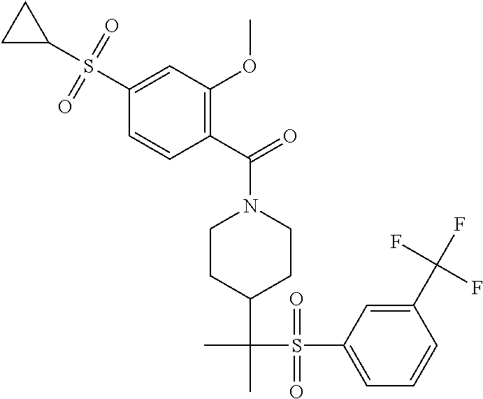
C1(C(F)(F)F)=CC(S(C(C)(C2CCN(C(C3=C(OC)C=C(S(C4CC4)(=O)=O)C=C3)=O)CC2)C)(=O)=O)=CC=C1
